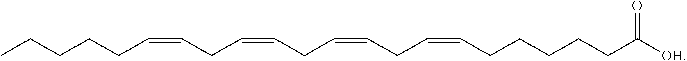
C(C=CCC=CCC=CCC=CCCCCCC([OH])=O)CCCC
